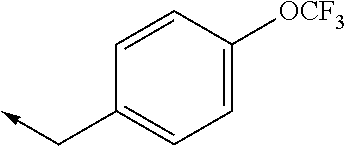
C1=CC([OCF3])=CC=C1C->C
